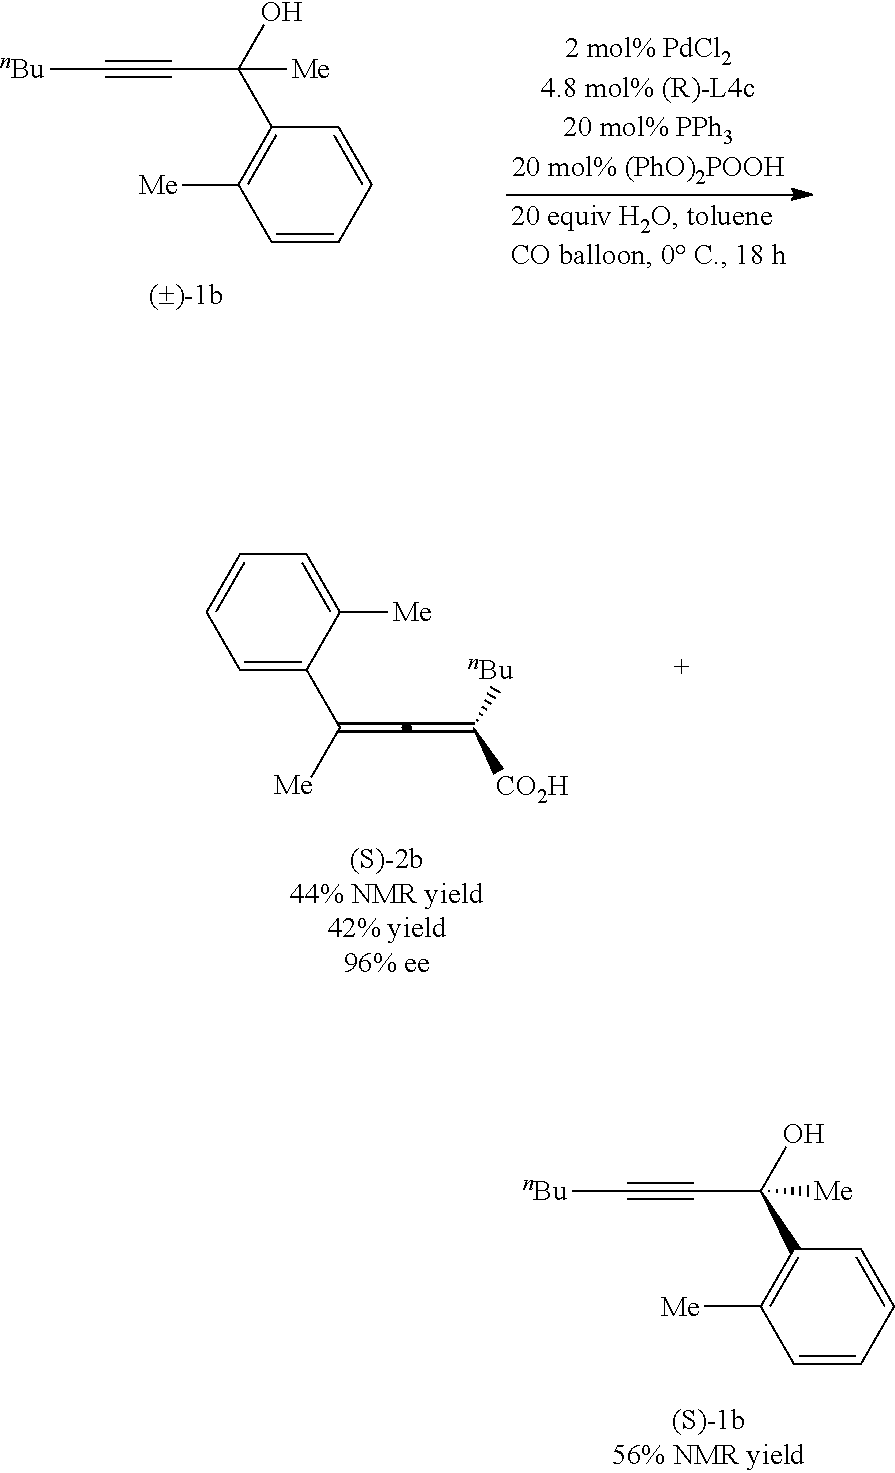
C1=C(C([Me])=C=C([nBu])[CO2H])C([Me])=CC=C1.C1=CC=CC(C(O)([Me])C#C[nBu])=C1[Me].C1=CC=CC(C(O)([Me])C#C[nBu])=C1[Me]
